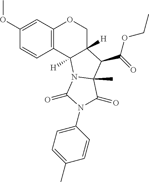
C1=C(OC)C=CC2=C1OCC1([H])C2([H])N2C(C)(C1C(OCC)=O)C(=O)N(C1=CC=C(C)C=C1)C2=O
